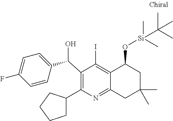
C1(C(C2=CC=C(F)C=C2)O)=C(C2CCCC2)N=C2C(=C1I)C(O[Si](C(C)(C)C)(C)C)CC(C)(C)C2
